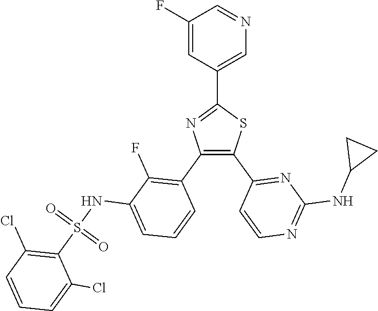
C1=C(C2=NC(C3=C(F)C(NS(C4=C(Cl)C=CC=C4Cl)(=O)=O)=CC=C3)=C(C3=NC(NC4CC4)=NC=C3)S2)C=C(F)C=N1
